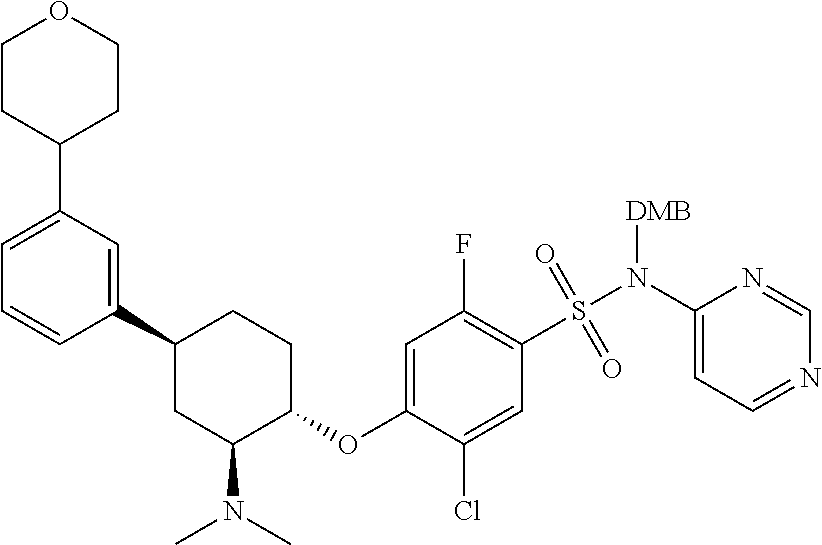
N1=CC=C(N(S(=O)(=O)C2=C(F)C=C(OC3CCC(C4=CC(C5CCOCC5)=CC=C4)CC3N(C)C)C(Cl)=C2)[DMB])N=C1
